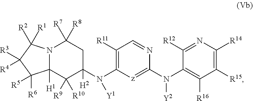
N12C([H1])(C([R9])([R10])C(N(C3=C([R11])C=NC(N(C4=C([R16])C([R15])=C([R14])N=C4[R12])[Y2])=[z]3)[Y1])([H2])CC1([R7])[R8])C([R6])([R5])C([R4])([R3])C2([R2])[R1]
